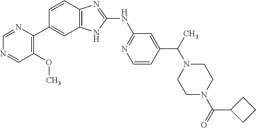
C1=NC(C2=CC3=C(C=C2)N=C(NC2=NC=CC(C(C)N4CCN(C(=O)C5CCC5)CC4)=C2)N3)=C(OC)C=N1
